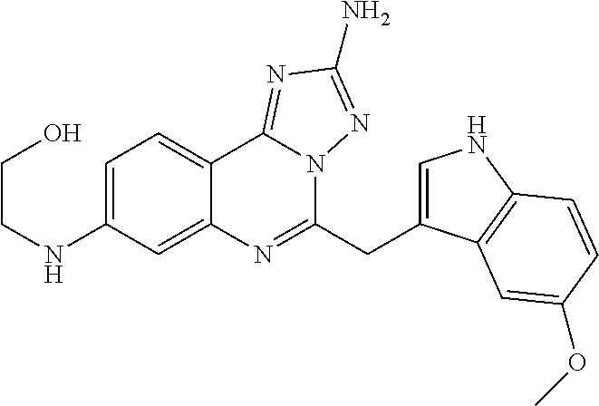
C(CNC1=CC=C2C(=C1)N=C(CC1=CNC3=C1C=C(OC)C=C3)N1C2=NC(N)=N1)O
